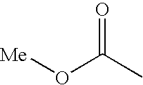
O(C(C)=O)[Me]
